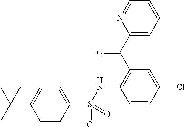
C(C1=CC=C(S(=O)(=O)NC2=C(C(=O)C3=CC=CC=N3)C=C(Cl)C=C2)C=C1)(C)(C)C
